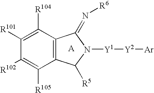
C1([R101])=C([R104])C2=C(C([R105])=C1[R102])C([R5])N([Y1][Y2][Ar])C2=N[R6]
